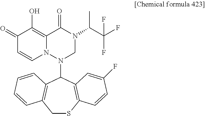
C1SC2=C(C(N3N4C(=C(O)C(=O)C=C4)C(=O)N(C(C(F)(F)F)C)C3)C3=C1C=CC=C3)C=C(F)C=C2
